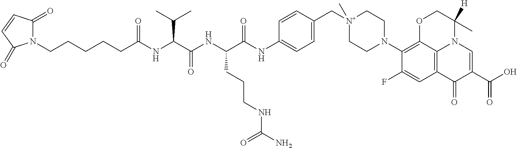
N1(CCCCCC(NC(C(NC(C(NC2=CC=C(C[N+]3(C)CCN(C4=C5C6=C(C=C4F)C(=O)C(C(O)=O)=CN6C(C)([H])CO5)CC3)C=C2)=O)CCCNC(=O)N)=O)C(C)C)=O)C(=O)C=CC1=O
